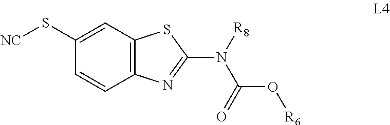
C1=C(S[NC])C=CC2=C1SC(N([R8])C(=O)O[R6])=N2
